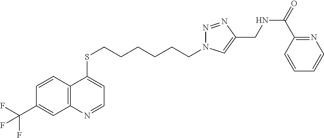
C12=C(C=CC(C(F)(F)F)=C1)C(SCCCCCCN1N=NC(CNC(=O)C3=NC=CC=C3)=C1)=CC=N2
